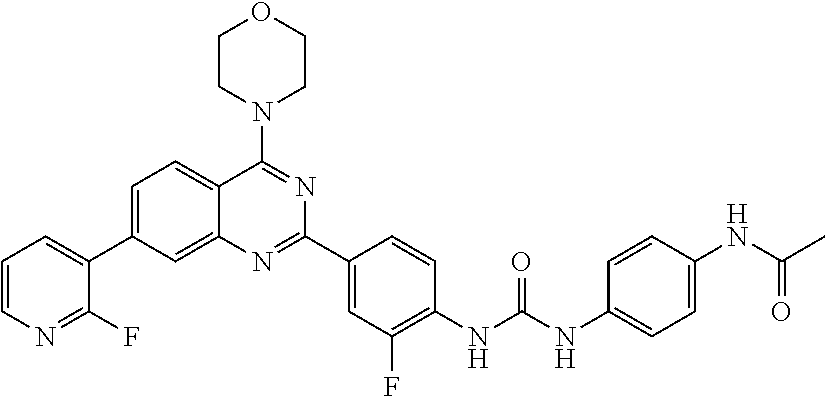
C1=CN=C(F)C(C2=CC=C3C(=C2)N=C(C2=CC(F)=C(NC(NC4=CC=C(NC(C)=O)C=C4)=O)C=C2)N=C3N2CCOCC2)=C1
